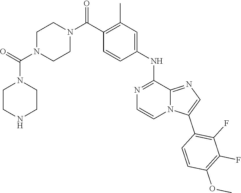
C1(C(N2CCN(C(=O)N3CCNCC3)CC2)=O)=C(C)C=C(NC2=NC=CN3C2=NC=C3C2=C(F)C(F)=C(OC)C=C2)C=C1
